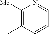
C1([Me])=C(C)C=CC=N1
